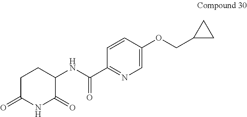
C1(NC(C2=NC=C(OCC3CC3)C=C2)=O)C(=O)NC(=O)CC1
